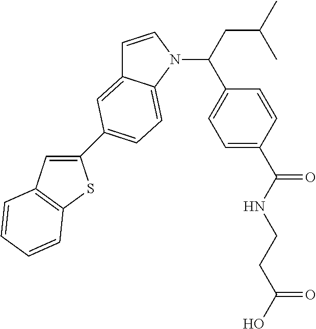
C1=CN(C(C2=CC=C(C(NCCC(O)=O)=O)C=C2)CC(C)C)C2=CC=C(C3=CC4=C(S3)C=CC=C4)C=C12
